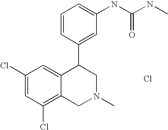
C1(Cl)=C2C(=CC(Cl)=C1)C(C1=CC(NC(NC)=O)=CC=C1)CN(C)C2.Cl
